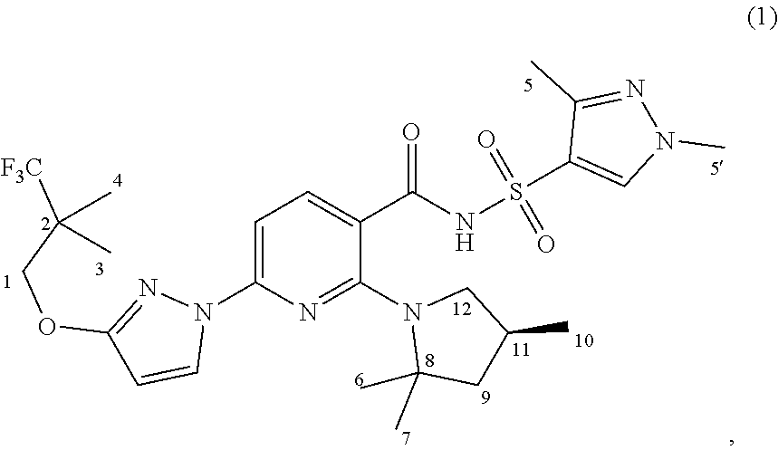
C1=C(N2N=C(OCC([F3C])(C)C)C=C2)N=C(N2C(C)(C)CC(C)C2)C(C(NS(C2=CN(C)N=C2C)(=O)=O)=O)=C1
